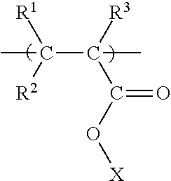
CC([R1])([R2])C([R3])(C(O[X])=O)C
